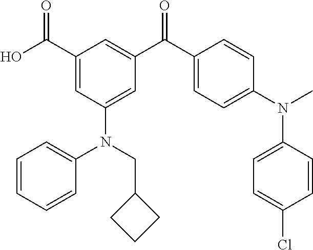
C1(C(O)=O)=CC(N(C2=CC=CC=C2)CC2CCC2)=CC(C(C2=CC=C(N(C)C3=CC=C(Cl)C=C3)C=C2)=O)=C1
